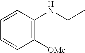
C1=CC(NCC)=C([OMe])C=C1
